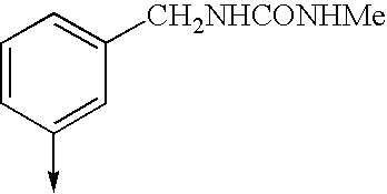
C1=CC(->C)=CC([CH2NHCONHMe])=C1
